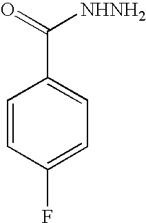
C1=CC(F)=CC=C1C(=O)[NHNH2]
